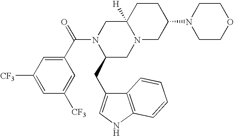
C1=C([CF3])C=C(C(N2C(CC3=CNC4=C3C=CC=C4)CN3C([H])(C2)CCC(N2CCOCC2)C3)=O)C=C1[CF3]
